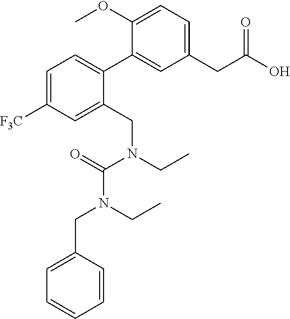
C1=C(CN(CC)C(N(CC)CC2=CC([F3C])=CC=C2C2=CC(CC(O)=O)=CC=C2OC)=O)C=CC=C1
